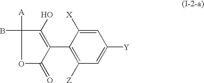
C1=C([X])C(C2=C(O)C([A])(B)OC2=O)=C([Z])C=C1[Y]
